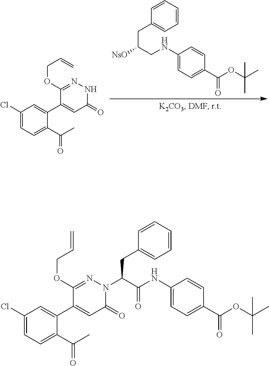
C1(NCC(CC2=CC=CC=C2)[NsO])=CC=C(C(OC(C)(C)C)=O)C=C1.C1(Cl)=CC=C(C(C)=O)C(C2=CC(=O)NN=C2OCC=C)=C1.C1(Cl)=CC=C(C(C)=O)C(C2=CC(=O)N(C(C(NC3=CC=C(C(OC(C)(C)C)=O)C=C3)=O)CC3=CC=CC=C3)N=C2OCC=C)=C1
